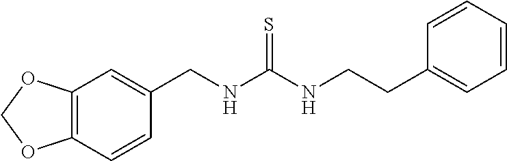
C12=C(C=CC(CNC(NCCC3=CC=CC=C3)=S)=C1)OCO2
